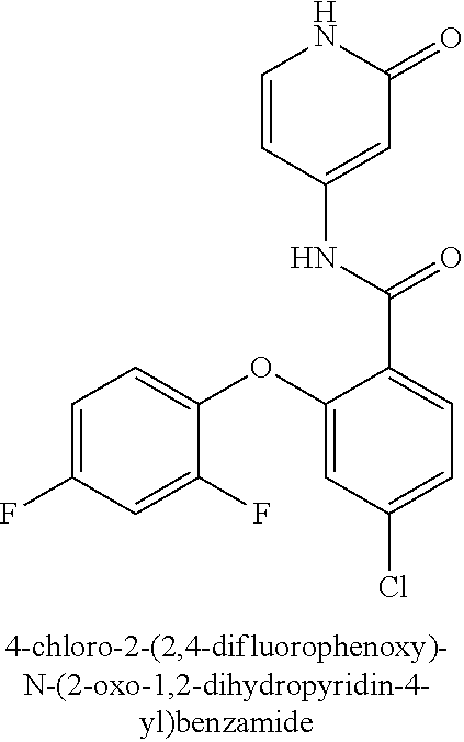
C1=CC(NC(C2=CC=C(Cl)C=C2OC2=CC=C(F)C=C2F)=O)=CC(=O)N1
